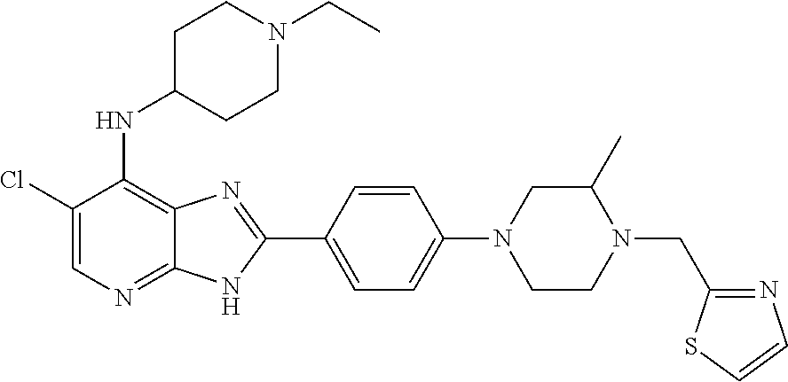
C1(Cl)=CN=C2C(=C1NC1CCN(CC)CC1)N=C(C1=CC=C(N3CC(C)N(CC4=NC=CS4)CC3)C=C1)N2
